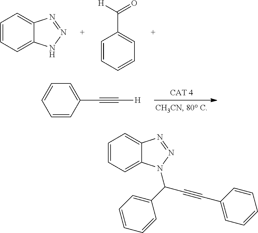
C1=CC=C2C(=C1)N=NN2.C1=CC=CC=C1C([H])=O.C1=CC(C#C[H])=CC=C1.C1=CC=C2C(=C1)N=NN2C(C1=CC=CC=C1)C#CC1=CC=CC=C1
